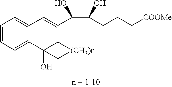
C(O)(CCC[COOMe])C(O)C=CC=CC=CC=CC1(O)C[(CH3)n]C1
